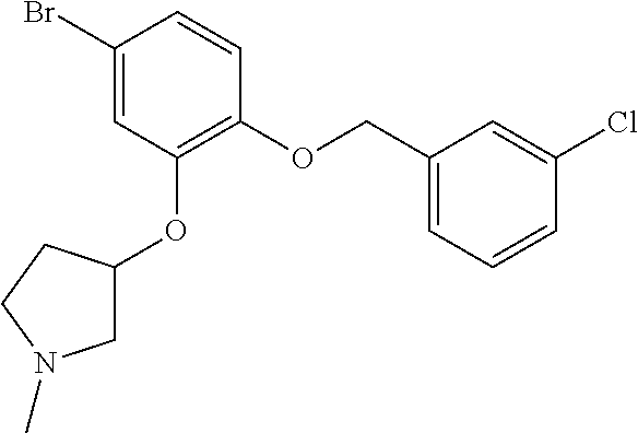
C1(OCC2=CC=CC(Cl)=C2)=C(OC2CN(C)CC2)C=C(Br)C=C1
